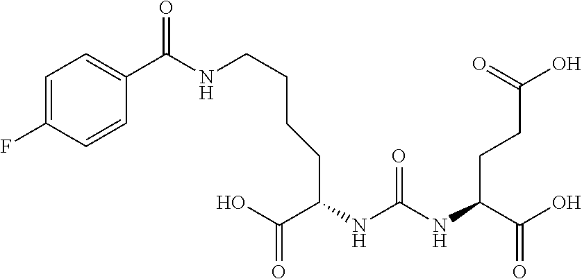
C1=C(F)C=CC(C(NCCCCC(C(O)=O)NC(NC(C(O)=O)CCC(O)=O)=O)=O)=C1
